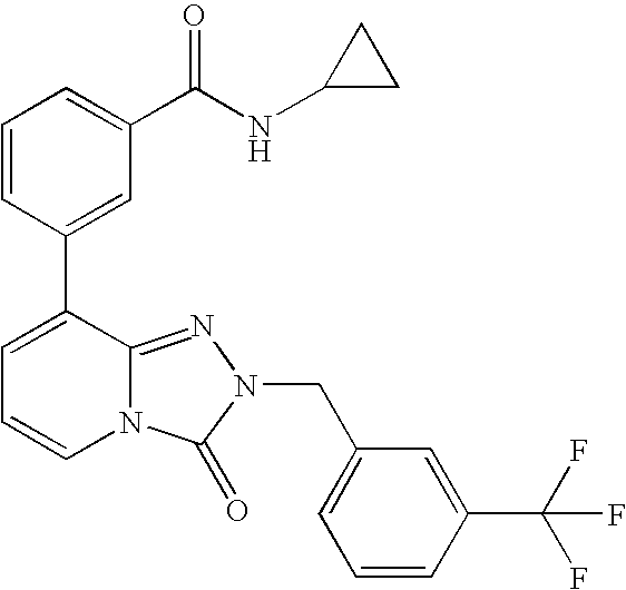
C1=CC(C2=CC=CN3C2=NN(CC2=CC=CC(C(F)(F)F)=C2)C3=O)=CC(C(NC2CC2)=O)=C1
